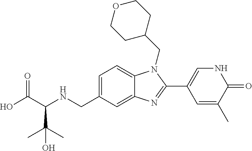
OC(C(NCC1=CC=C2C(=C1)N=C(C1=CNC(=O)C(C)=C1)N2CC1CCOCC1)C(C)(C)O)=O
